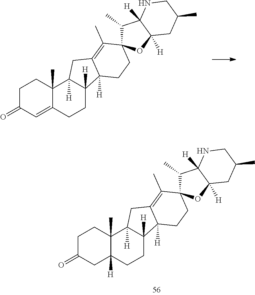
C1C(=O)C=C2C(C)(C1)C1([H])CC3=C(C)C4(CCC3([H])C1([H])CC2)C(C)C1([H])C([H])(O4)CC(C)CN1.C1C(=O)CC2([H])C(C)(C1)C1([H])CC3=C(C)C4(CCC3([H])C1([H])CC2)C(C)C1([H])C([H])(O4)CC(C)CN1
